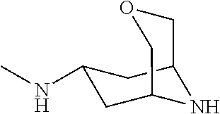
C1C2COCC(CC1NC)N2
